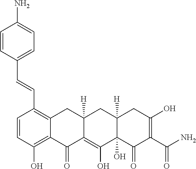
C1=CC(O)=C2C(=C1C=CC1=CC=C(N)C=C1)CC1([H])C(=C(O)C3(O)C([H])(C1)CC(O)=C(C(N)=O)C3=O)C2=O
